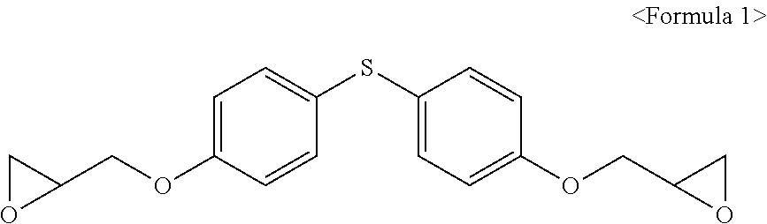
C1=C(OCC2CO2)C=CC(SC2=CC=C(OCC3OC3)C=C2)=C1
